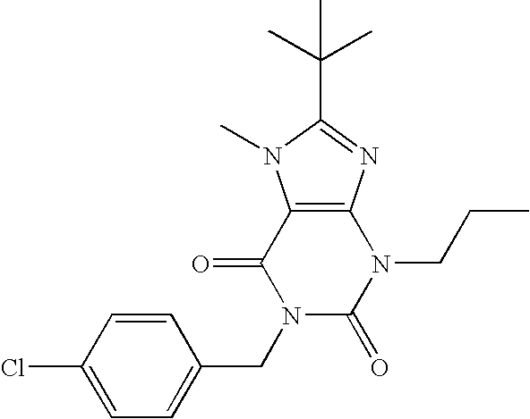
C12=C(N=C(C(C)(C)C)N1C)N(CCC)C(=O)N(CC1=CC=C(Cl)C=C1)C2=O
